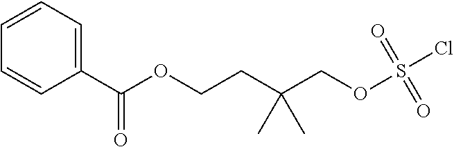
O=C(C1=CC=CC=C1)OCCC(COS(Cl)(=O)=O)(C)C
